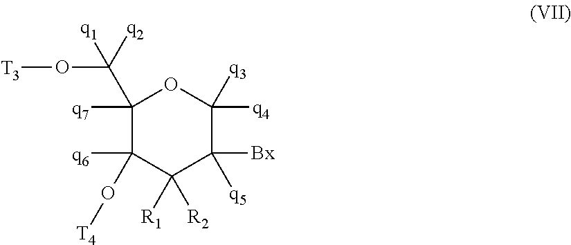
C1(C([q2])(O[T3])[q1])([q7])C([q6])(O[T4])C([R1])([R2])C([Bx])([q5])C([q3])([q4])O1
